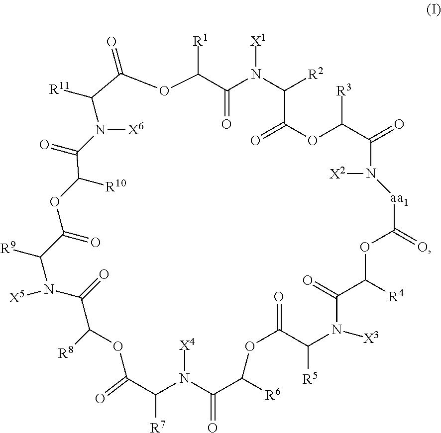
C1(=O)OC([R1])C(=O)N([X1])C([R2])C(=O)OC([R3])C(=O)N([X2])[aa1]C(=O)OC([R4])C(=O)N([X3])C([R5])C(=O)OC([R6])C(=O)N([X4])C([R7])C(=O)OC([R8])C(=O)N([X5])C([R9])C(=O)OC([R10])C(=O)N([X6])C1[R11]
